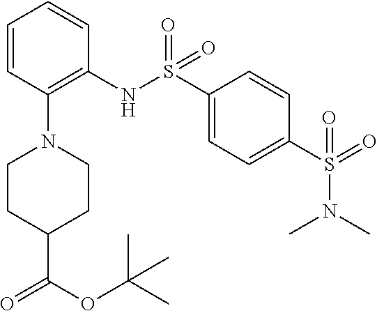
S(=O)(N(C)C)(C1=CC=C(S(=O)(NC2=C(N3CCC(C(=O)OC(C)(C)C)CC3)C=CC=C2)=O)C=C1)=O
